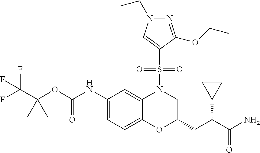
C(OC(NC1=CC=C2C(=C1)N(S(=O)(=O)C1=CN(CC)N=C1OCC)CC(CC(C(N)=O)C1CC1)O2)=O)(C(F)(F)F)(C)C
